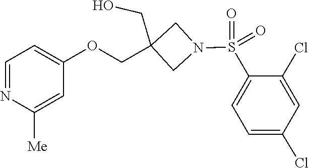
C1=C(OCC2(CO)CN(S(=O)(=O)C3=CC=C(Cl)C=C3Cl)C2)C=C([Me])N=C1
